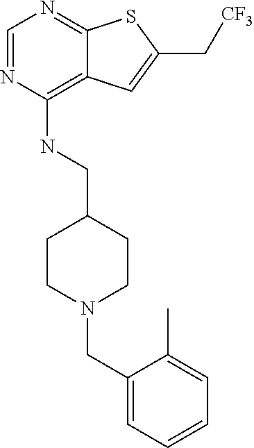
C1=NC(NCC2CCN(CC3=CC=CC=C3C)CC2)=C2C(=N1)SC(C[CF3])=C2
